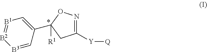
C1=C(C2([R1])ON=C([Y][Q])C2)C=[B3][B2]=[B1]1
